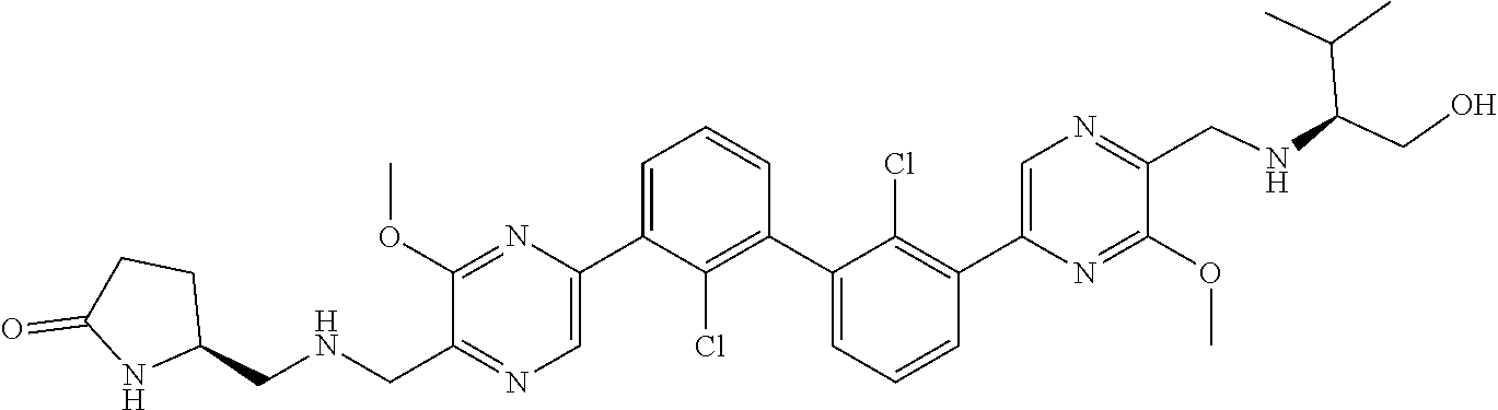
C1(C2=CN=C(CNCC3CCC(=O)N3)C(OC)=N2)=CC=CC(C2=CC=CC(C3=CN=C(CNC(CO)C(C)C)C(OC)=N3)=C2Cl)=C1Cl
